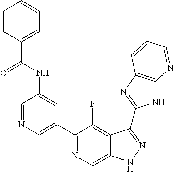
C1=NC=C(C2=NC=C3C(=C2F)C(C2=NC4=C(N2)N=CC=C4)=NN3)C=C1NC(C1=CC=CC=C1)=O
